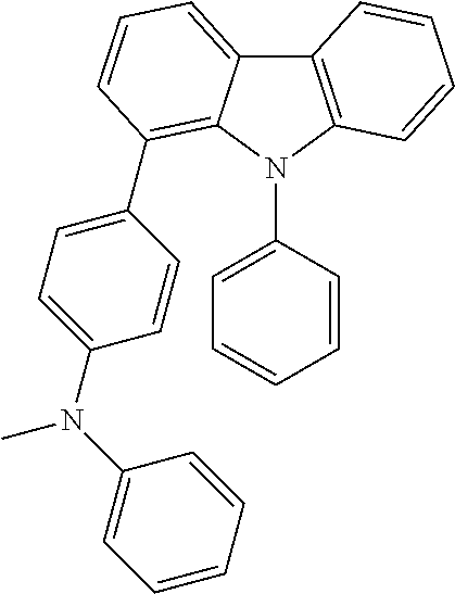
N(C1=CC=CC=C1)(C)C1=CC=C(C2=C3C(=CC=C2)C2=C(N3C3=CC=CC=C3)C=CC=C2)C=C1
